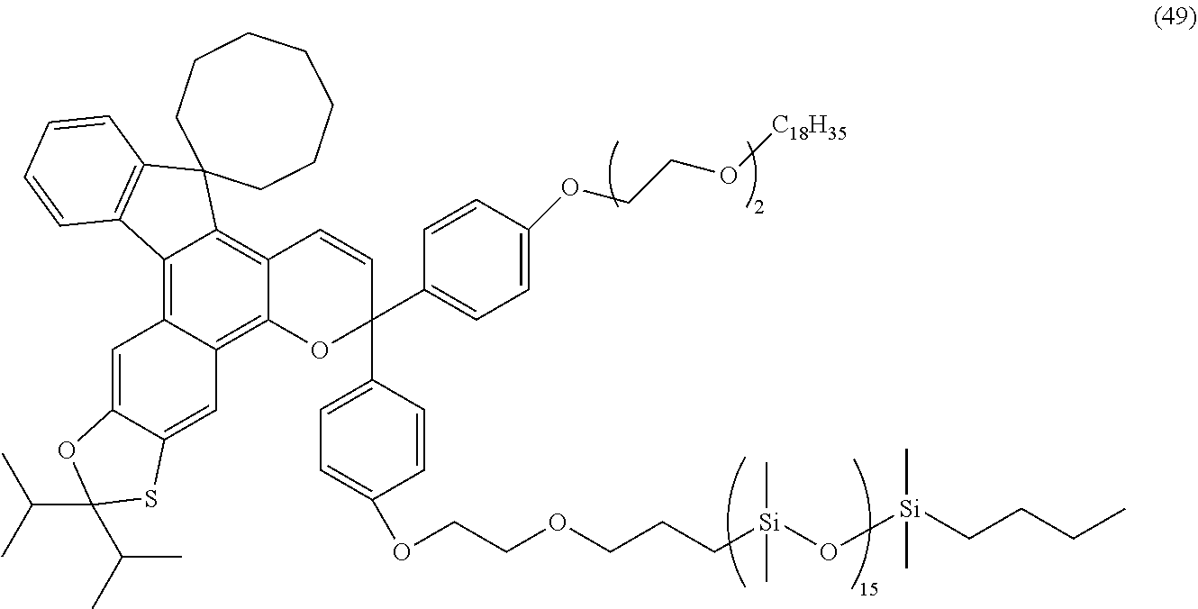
C12=C3C(=C4C(=C1C1(C5=C2C=CC=C5)CCCCCCC1)C=CC(C1=CC=C(OCCOCCC[Si](O[Si](CCCC)(C)C)(C)C)C=C1)(C1=CC=C(OCCO[C18H35])C=C1)O4)C=C1C(=C3)OC(C(C)C)(C(C)C)S1
